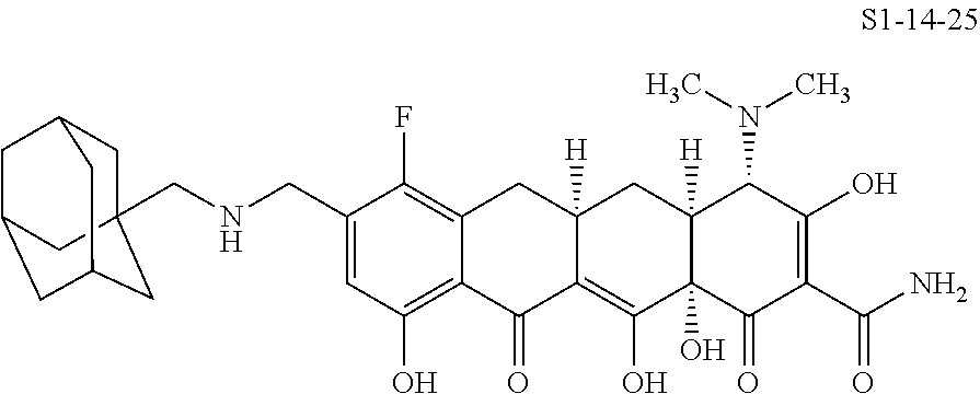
C1(CNCC23CC4CC(CC(C2)C4)C3)=CC(O)=C2C(=C1F)CC1([H])C(=C(O)C3(O)C([H])(C1)C(N(C)C)C(O)=C(C(N)=O)C3=O)C2=O
